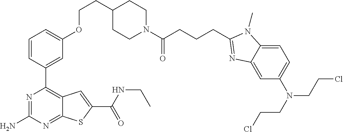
N1=C(N)N=C2C(=C1C1=CC(OCCC3CCN(C(CCCC4=NC5=CC(N(CCCl)CCCl)=CC=C5N4C)=O)CC3)=CC=C1)C=C(C(NCC)=O)S2
